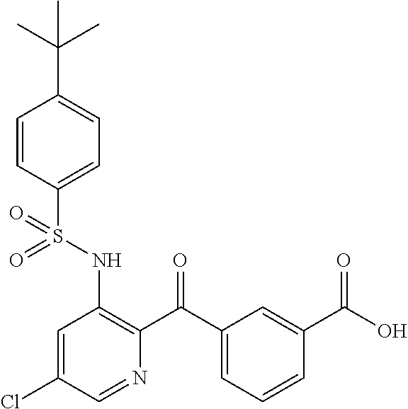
C1=CC(S(NC2=C(C(C3=CC=CC(C(O)=O)=C3)=O)N=CC(Cl)=C2)(=O)=O)=CC=C1C(C)(C)C
